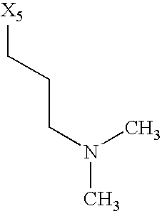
C([X5])CCN(C)C
